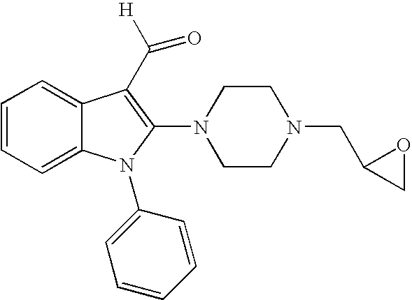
C1=CC=C2C(=C1)C(C([H])=O)=C(N1CCN(CC3CO3)CC1)N2C1=CC=CC=C1
